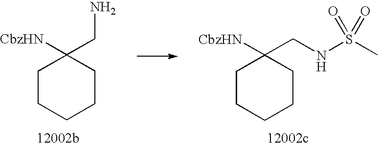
C1CCCCC1(CN)[CbzHN].C1CCCCC1([CbzHN])CNS(C)(=O)=O
